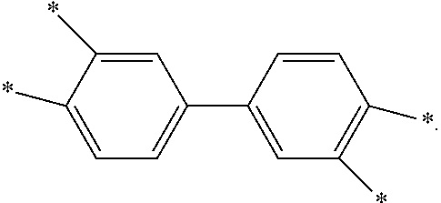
C1(*)=CC(C2=CC(*)=C(*)C=C2)=CC=C1*
